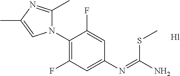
C1(N2C(C)=NC(C)=C2)=C(F)C=C(N=C(N)SC)C=C1F
